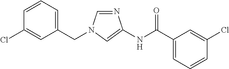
C1=NC(NC(=O)C2=CC=CC(Cl)=C2)=CN1CC1=CC=CC(Cl)=C1
